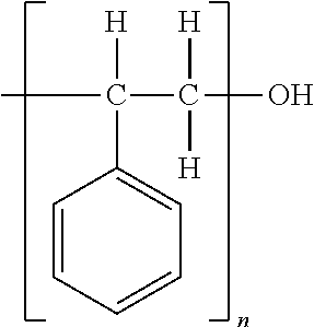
C1=CC=CC=C1C([H])(C)C([H])([H])O
